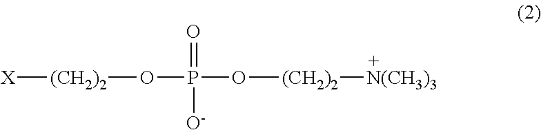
[(CH2)2](OP(O[(CH2)2][N(CH3)3])(=O)[O-])[X]
